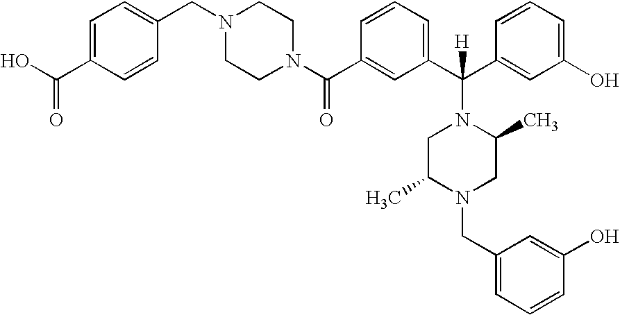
N1(C(C2=CC(C(C3=CC(O)=CC=C3)(N3CC(C)N(CC4=CC=CC(O)=C4)CC3C)[H])=CC=C2)=O)CCN(CC2=CC=C(C(O)=O)C=C2)CC1
